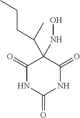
C1(=O)C(C(C)CCC)(NO)C(=O)NC(=O)N1
